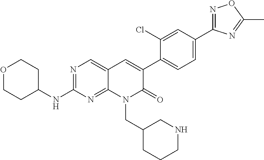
N1=C(C2=CC=C(C3=CC4=CN=C(NC5CCOCC5)N=C4N(CC4CCCNC4)C3=O)C(Cl)=C2)N=C(C)O1
